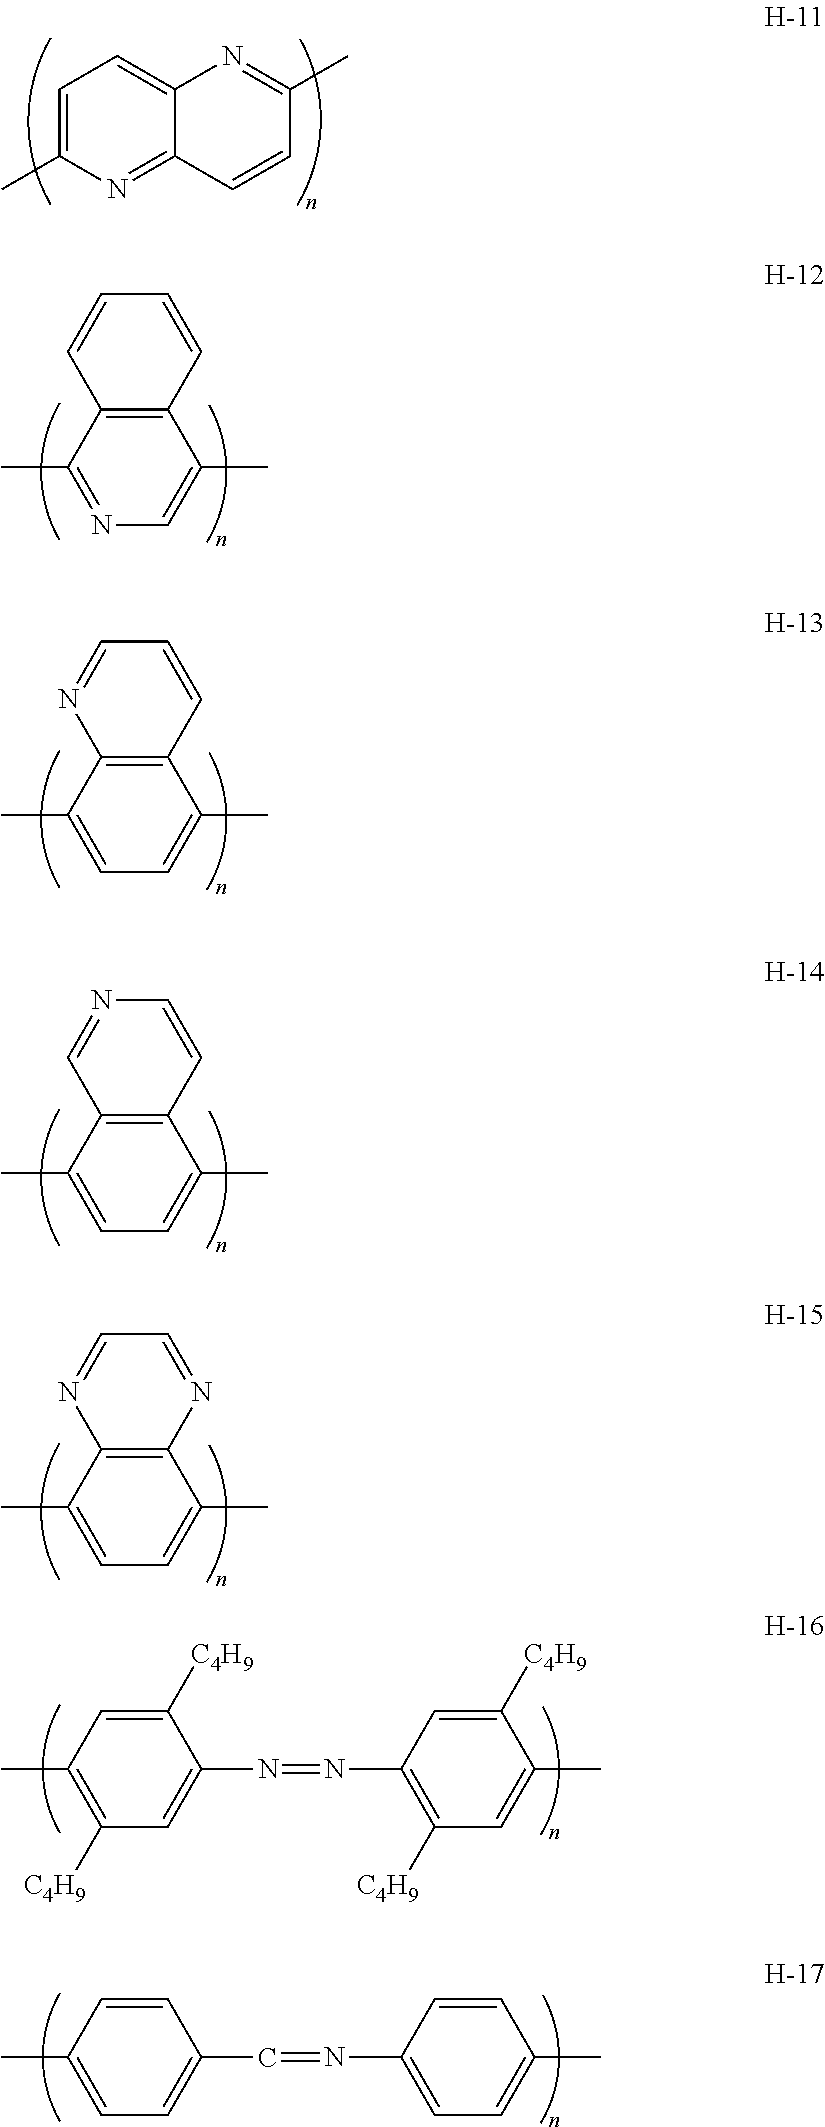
C1=C(C)N=C2C(=C1)N=C(C)C=C2.C12=C(C(C)=NC=C1C)C=CC=C2.C12=C(C(C)=CC=C1C)N=CC=C2.C12=C(C(C)=CC=C1C)C=NC=C2.C12=C(C(C)=CC=C1C)N=CC=N2.C1([C4H9])=CC(C)=C([C4H9])C=C1N=NC1=C([C4H9])C=C(C)C([C4H9])=C1.C1=CC(C)=CC=C1C=NC1=CC=C(C)C=C1
